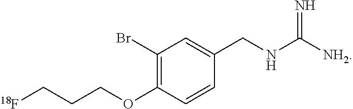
C1(Br)=C(OCCC[18F])C=CC(CNC(=N)[NH2])=C1
